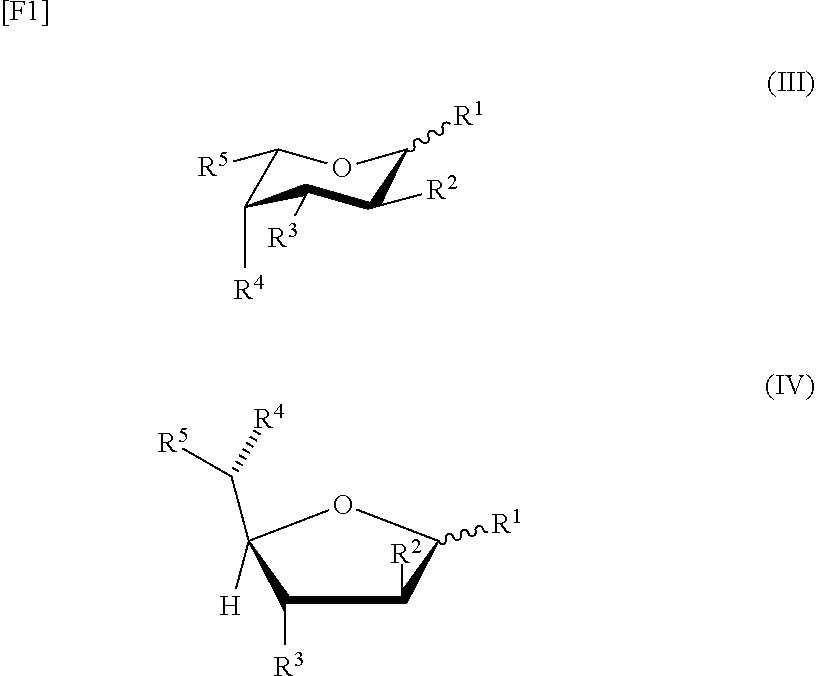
C1([R5])C([R4])C([R3])C([R2])C([R1])O1.[[F1]].C1([R3])C([R2])C([R1])OC1([H])C([R5])[R4]
